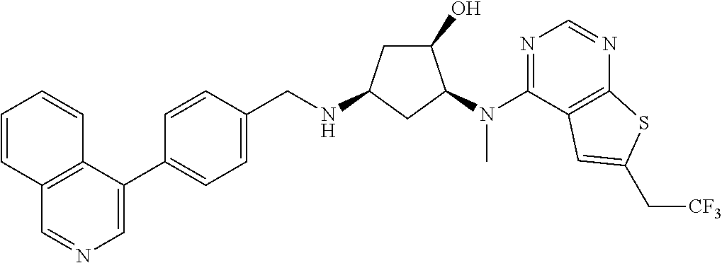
C1(C2=CC=C(CNC3CC(O)C(N(C4=NC=NC5=C4C=C(C[CF3])S5)C)C3)C=C2)=CN=CC2=C1C=CC=C2
